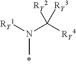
CN([RY1])C([RY4])([RY3])[RY2]
